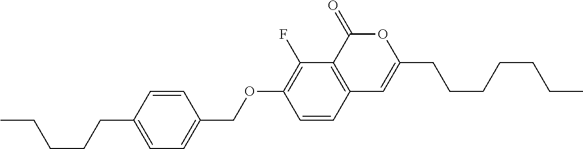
C12=C(C(=O)OC(CCCCCCC)=C1)C(F)=C(OCC1=CC=C(CCCCC)C=C1)C=C2
